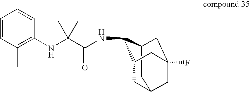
N(C1C2CC3(F)CC(CC1C3)C2)C(C(NC1=C(C)C=CC=C1)(C)C)=O
